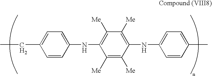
C1=CC(NC2=C([Me])C([Me])=C(NC3=CC=C(C)C=C3)C([Me])=C2[Me])=CC=C1CC
